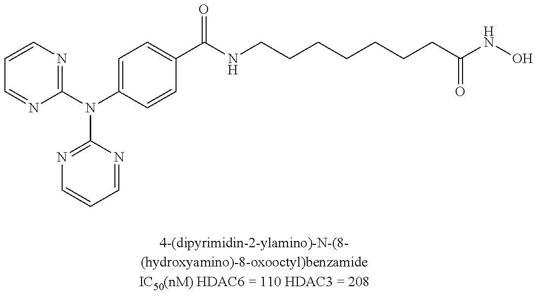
C1=CN=C(N(C2=CC=C(C(NCCCCCCCC(NO)=O)=O)C=C2)C2=NC=CC=N2)N=C1
